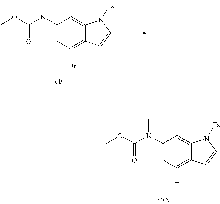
COC(=O)N(C1=CC(F)=C2C(=C1)N([Ts])C=C2)C.[47A].COC(=O)N(C1=CC(Br)=C2C(=C1)N([Ts])C=C2)C.[46F]
